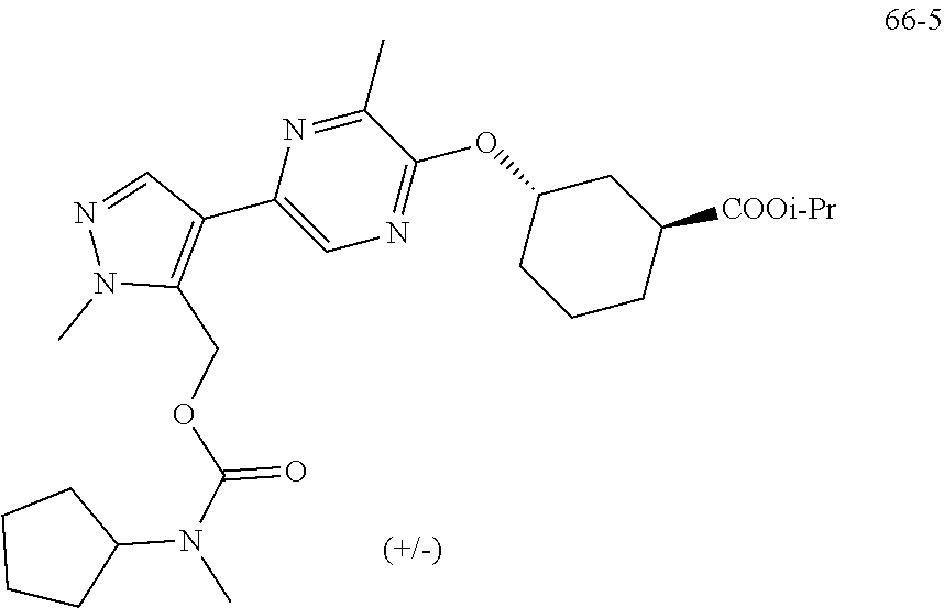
C1(C)=NC(C2=C(COC(N(C)C3CCCC3)=O)N(C)N=C2)=CN=C1OC1CCCC([COOi-Pr])C1
